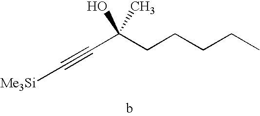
[Me3Si]C#CC(CCCCC)(C)O
